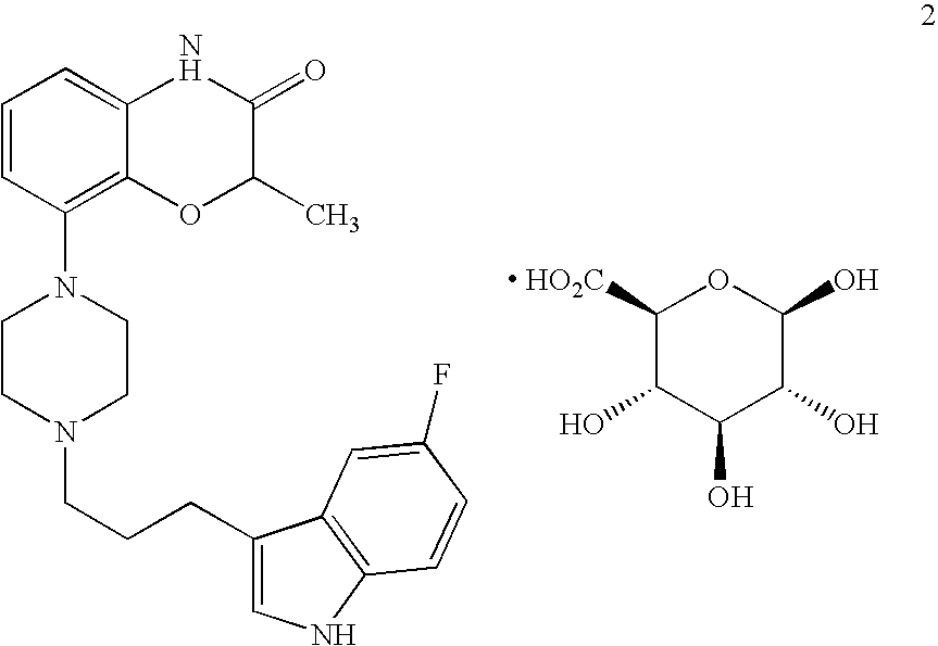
C1([HO2C])C(O)C(O)C(O)C(O)O1.C1=CC(N2CCN(CCCC3=CNC4=C3C=C(F)C=C4)CC2)=C2C(=C1)NC(=O)C(C)O2
